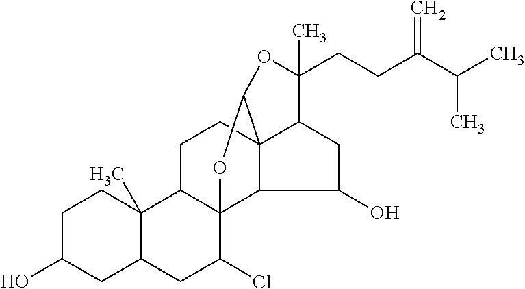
C1C(O)CC2C(C)(C1)C1C3(C(Cl)C2)C2C4(CC1)C(CC2O)C(CCC(C(C)C)=C)(C)OC4O3
